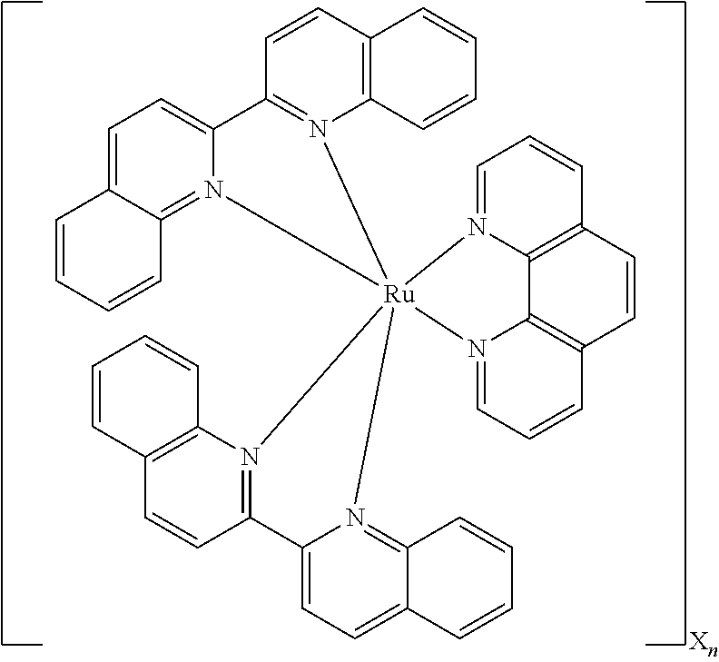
N12=CC=CC3=C1C1=C(C=C3)C=CC=N1[Ru]213(N2=C(C=CC4=C2C=CC=C4)C2=CC=C4C(=N12)C=CC=C4)N1=C(C=CC2=C1C=CC=C2)C1=CC=C2C(=N31)C=CC=C2
